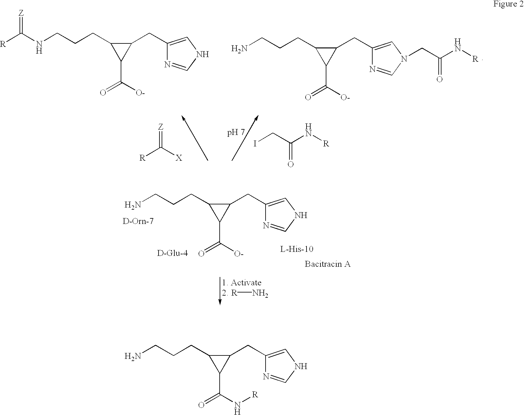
[R]C(NCCCC1C(C(=O)[O-])C1CC1=CNC=N1)=[Z].NCCCC1C(C(=O)[O-])C1CC1=CN(CC(N[R])=O)C=N1.C([R])([X])=[Z].ICC(N[R])=O.[R]N.NCCCC1C(C(=O)[O-])C1CC1=CNC=N1.[D-Orn-7].[L-His-10].[D-Glu-4].NCCCC1C(C(=O)N[R])C1CC1=CNC=N1
